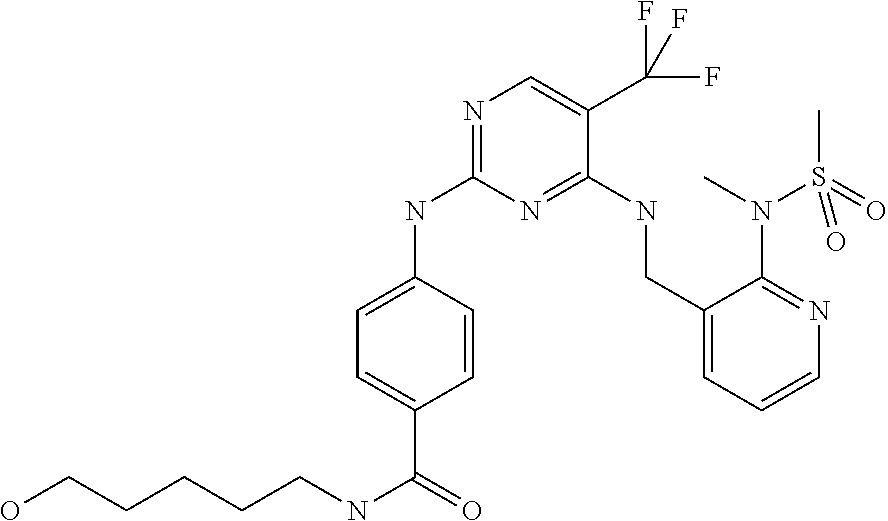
C1=C(NC2=NC=C(C(F)(F)F)C(NCC3=CC=CN=C3N(C)S(C)(=O)=O)=N2)C=CC(C(=O)NCCCCCO)=C1
